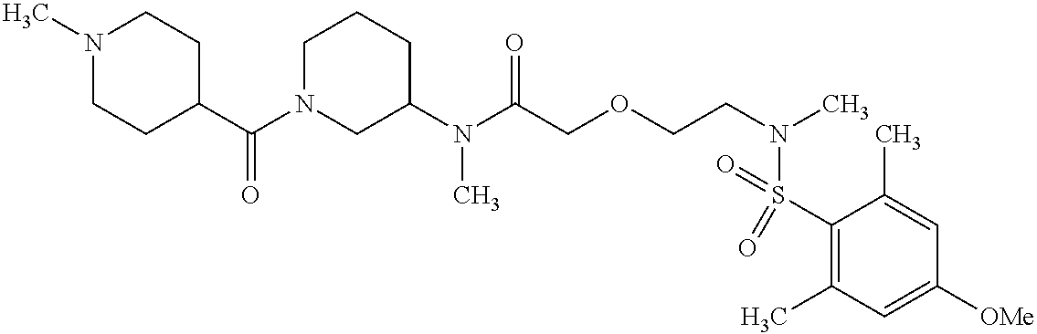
N1(C)CCC(C(N2CC(N(C(COCCN(C)S(=O)(C3=C(C)C=C([OMe])C=C3C)=O)=O)C)CCC2)=O)CC1
